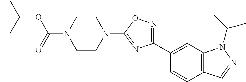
N1=C(C2=CC3=C(C=C2)C=NN3C(C)C)N=C(N2CCN(C(=O)OC(C)(C)C)CC2)O1
